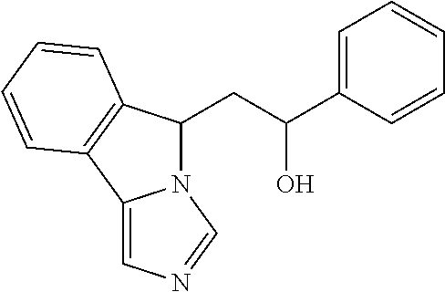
C(C(C1=CC=CC=C1)O)C1N2C(=CN=C2)C2=C1C=CC=C2
